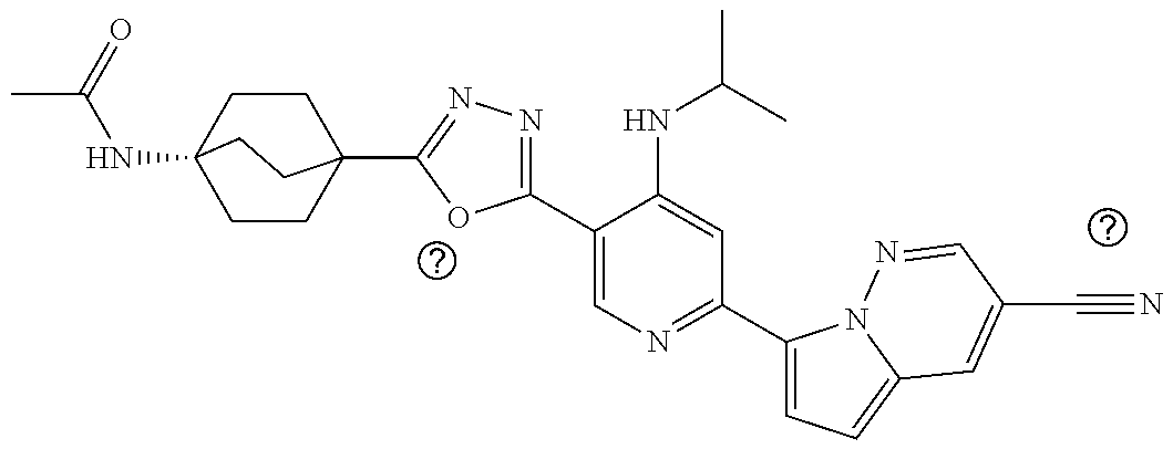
C1(C2=NN=C(C34CCC(NC(=O)C)(CC3)CC4)O2)=CN=C(C2=CC=C3N2N=CC(C#N)=C3)C=C1NC(C)C
